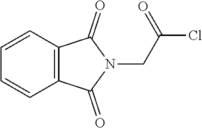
C1=CC2=C(C=C1)C(=O)N(CC(Cl)=O)C2=O
